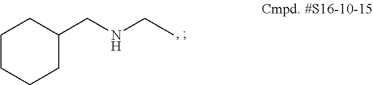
C1C(CNCC)CCCC1
